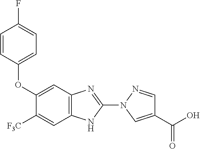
C1(OC2=CC=C(F)C=C2)=CC2=C(C=C1[F3C])NC(N1C=C(C(O)=O)C=N1)=N2
